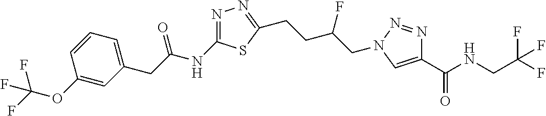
C1=C(OC(F)(F)F)C=CC=C1CC(NC1=NN=C(CCC(CN2N=NC(C(NCC(F)(F)F)=O)=C2)F)S1)=O
